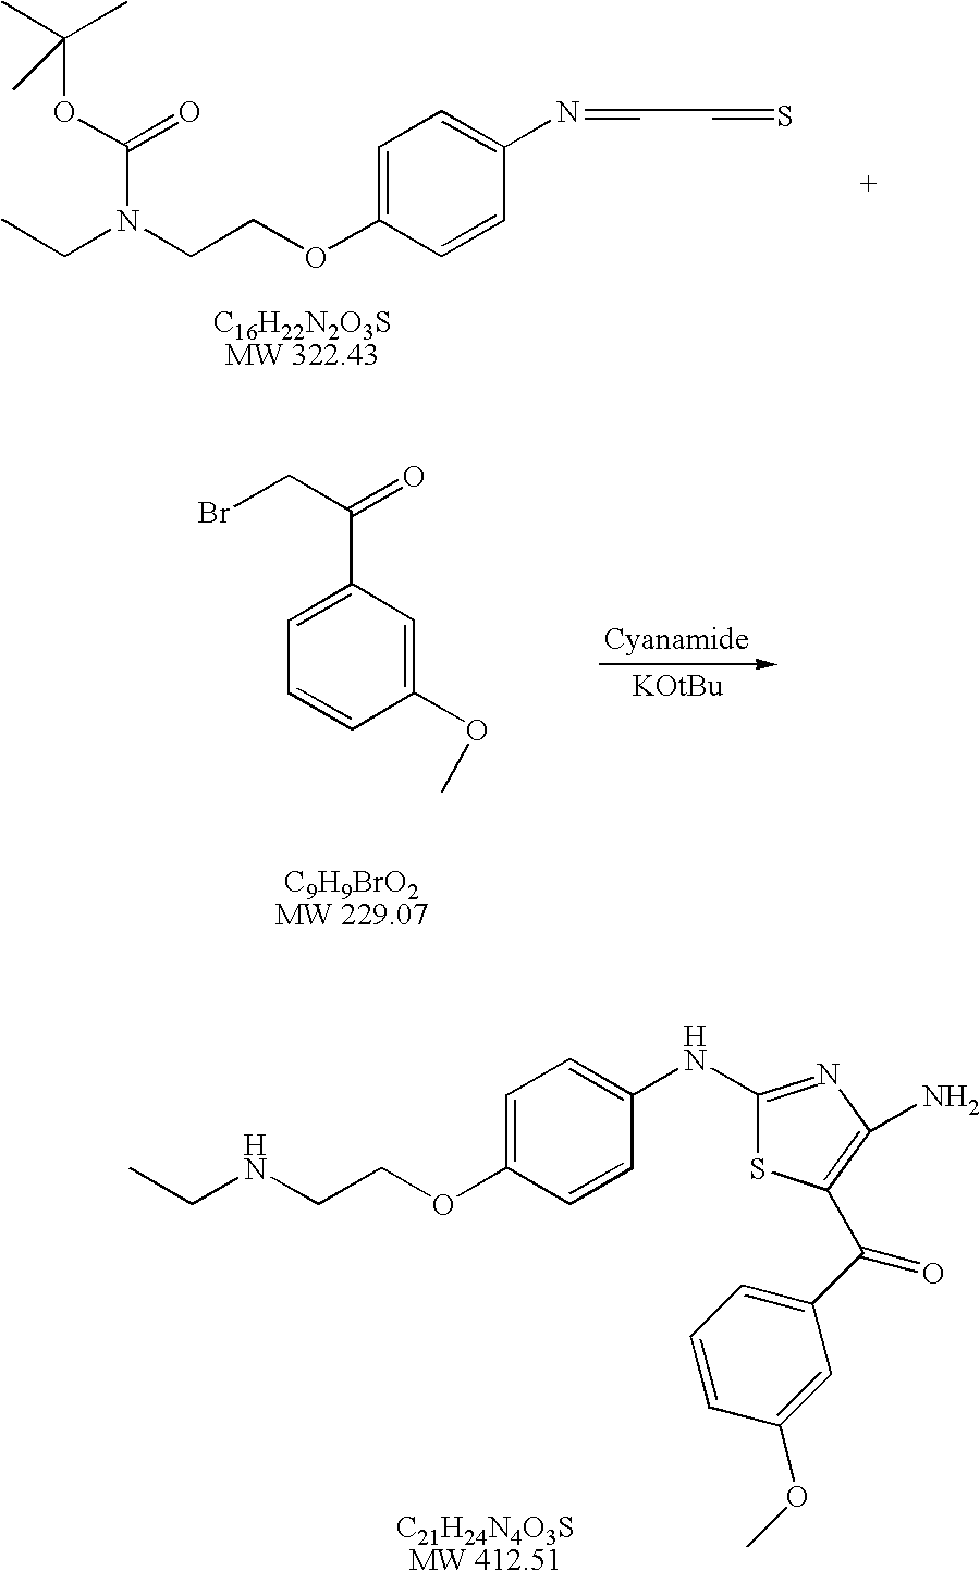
C1(NC2=CC=C(OCCNCC)C=C2)=NC(N)=C(C(C2=CC=CC(OC)=C2)=O)S1.C(N(CCOC1=CC=C(N=CC=S)C=C1)C(=O)OC(C)(C)C)C.C1=C(C(=O)CBr)C=C(OC)C=C1
